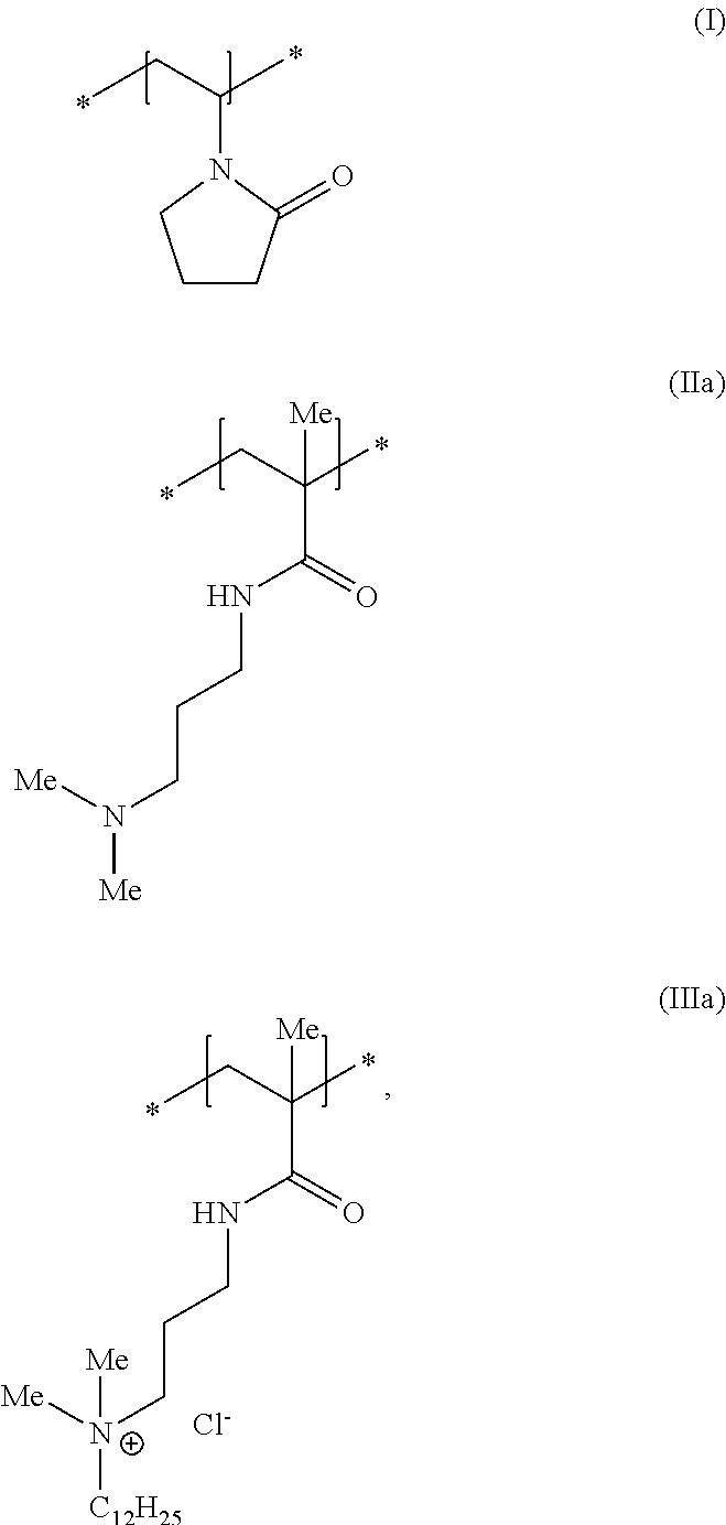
C1CC(=O)N(C(CC)C)C1.CCC(C)([Me])C(=O)NCCCN([Me])[Me].CCC(C)([Me])C(=O)NCCC[N+]([Me])([C12H25])[Me].[Cl-]
